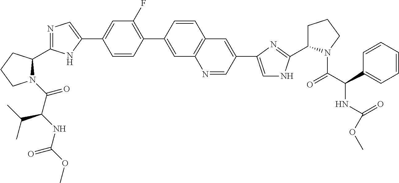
N1(C(C(NC(=O)OC)C(C)C)=O)C(C2=NC=C(C3=CC(F)=C(C4=CC5=C(C=C4)C=C(C4=CNC(C6CCCN6C(C(NC(=O)OC)C6=CC=CC=C6)=O)=N4)C=N5)C=C3)N2)CCC1
